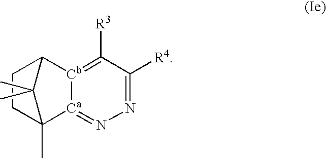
[Ca]12=NN=C([R4])C([R3])=[Cb]1C1CCC2(C)C1(C)C
